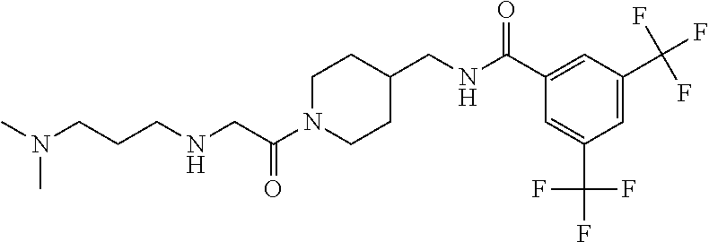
N(CC(N1CCC(CNC(C2=CC(C(F)(F)F)=CC(C(F)(F)F)=C2)=O)CC1)=O)CCCN(C)C
